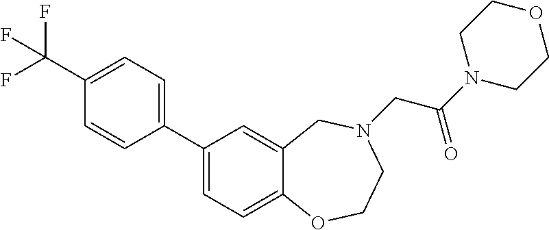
C1(C2=CC=C(C(F)(F)F)C=C2)=CC=C2C(=C1)CN(CC(N1CCOCC1)=O)CCO2
